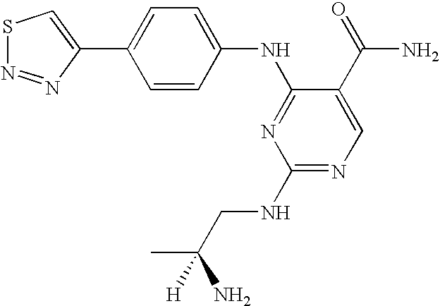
C1=CC(NC2=NC(NCC(C)(N)[H])=NC=C2C(=O)N)=CC=C1C1=CSN=N1
